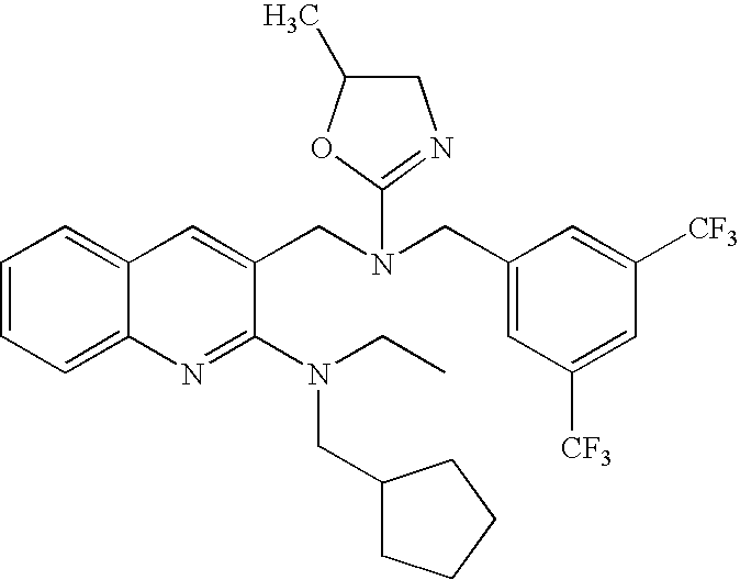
C1=CC=C2C(=C1)C=C(CN(CC1=CC([CF3])=CC([CF3])=C1)C1=NCC(C)O1)C(N(CC)CC1CCCC1)=N2
